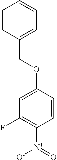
O(C1=CC(F)=C([N+]([O-])=O)C=C1)CC1=CC=CC=C1
